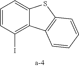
C1=CC(I)=C2C(=C1)SC1=C2C=CC=C1
